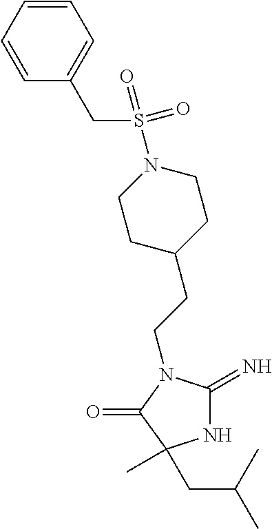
C1C(CCN2C(=N)NC(C)(CC(C)C)C2=O)CCN(S(=O)(CC2=CC=CC=C2)=O)C1
